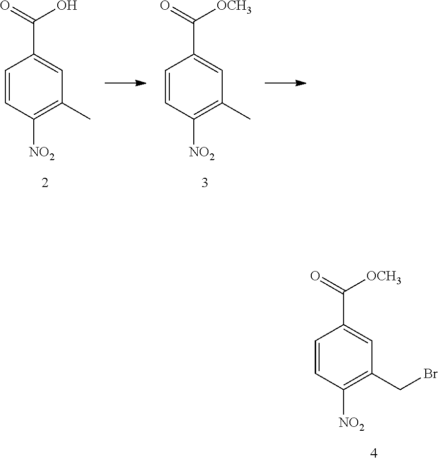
C1=CC([NO2])=C(C)C=C1C(=O)O.C1=CC([NO2])=C(C)C=C1C(=O)[OCH3].C1=CC([NO2])=C(CBr)C=C1C(=O)[OCH3]
